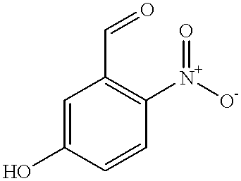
C1=C(O)C=CC([N+]([O-])=O)=C1C=O
